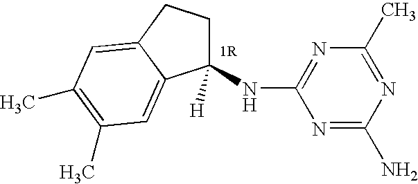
C1(NC2=NC(C)=NC(N)=N2)([H])CCC2=CC(C)=C(C)C=C12
